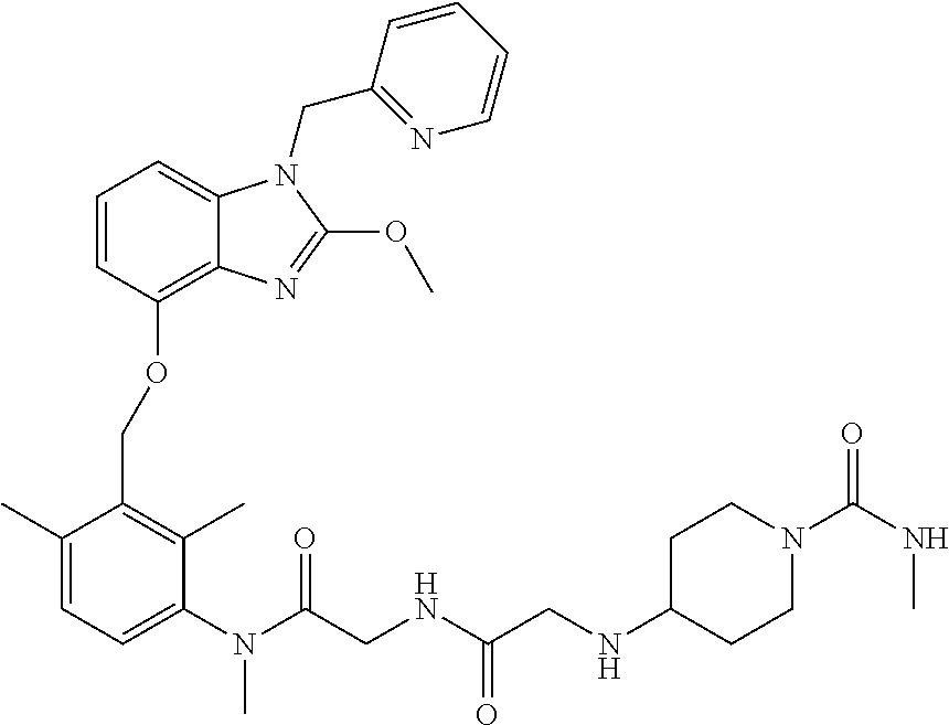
C1(C)=CC=C(N(C)C(=O)CNC(=O)CNC2CCN(C(=O)NC)CC2)C(C)=C1COC1=C2C(=CC=C1)N(CC1=NC=CC=C1)C(OC)=N2
